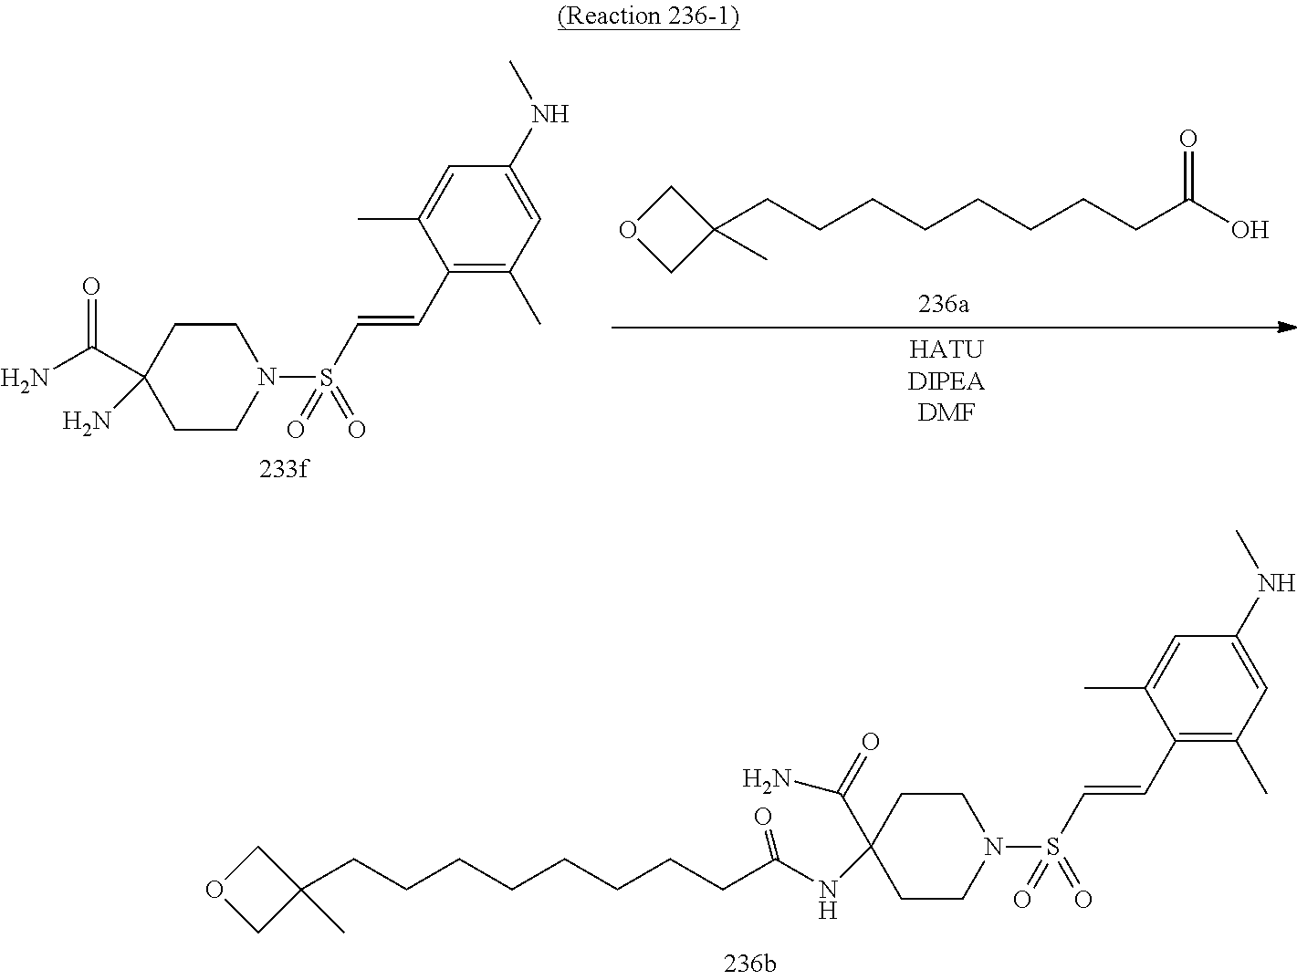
C1OCC1(CCCCCCCCC(O)=O)C.C1CC(C(N)=O)(N)CCN1S(C=CC1=C(C)C=C(NC)C=C1C)(=O)=O.C1CC(C(N)=O)(NC(CCCCCCCCC2(C)COC2)=O)CCN1S(C=CC1=C(C)C=C(NC)C=C1C)(=O)=O
